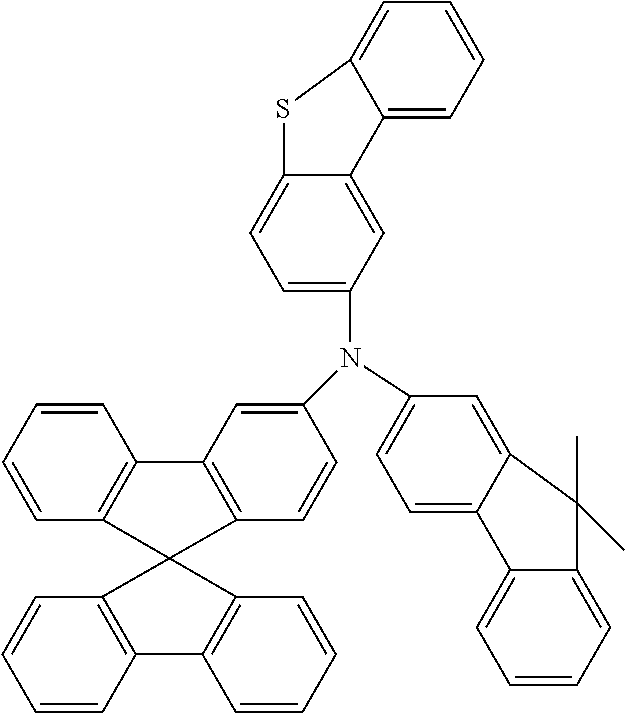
C12=CC=C(N(C3=CC4=C(C=C3)C3(C5=C4C=CC=C5)C4=C(C=CC=C4)C4=C3C=CC=C4)C3=CC=C4C(=C3)C3=CC=CC=C3S4)C=C1C(C)(C)C1=CC=CC=C21
